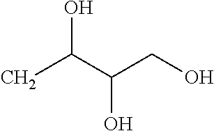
C(C)(C(CO)O)O
